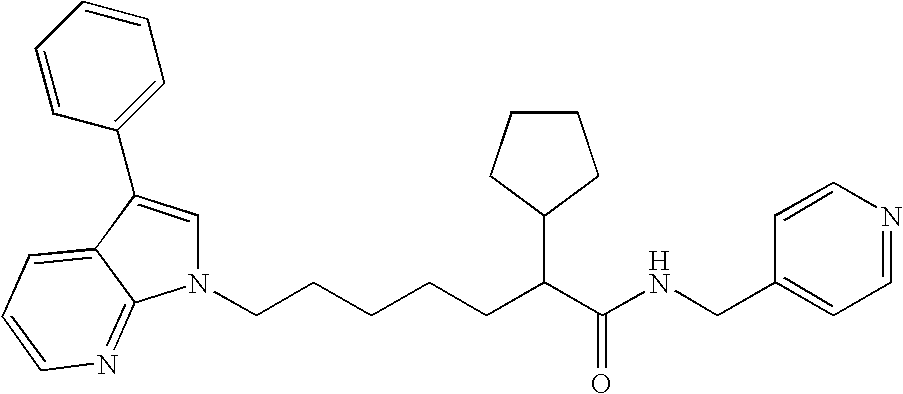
N1(CCCCCC(C(NCC2=CC=NC=C2)=O)C2CCCC2)C=C(C2=CC=CC=C2)C2=CC=CN=C12
